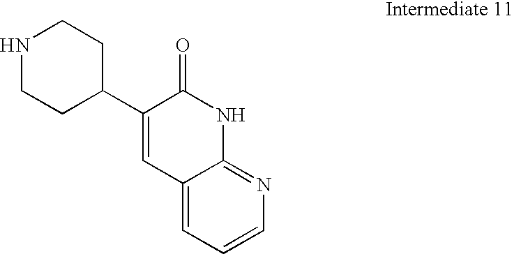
N1CCC(C2=CC3=CC=CN=C3NC2=O)CC1
